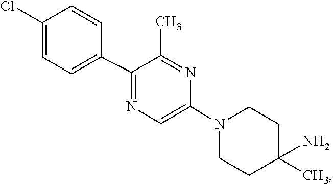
C1C(N)(C)CCN(C2=CN=C(C3=CC=C(Cl)C=C3)C(C)=N2)C1
